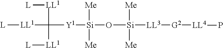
[L][LL1]C([LL1][L])([LL1][L])[Y1][Si](O[Si]([LL3][G2][LL4]P)([Me])[Me])([Me])[Me]
